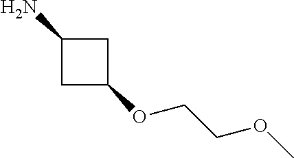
C1C(OCCOC)CC1N
